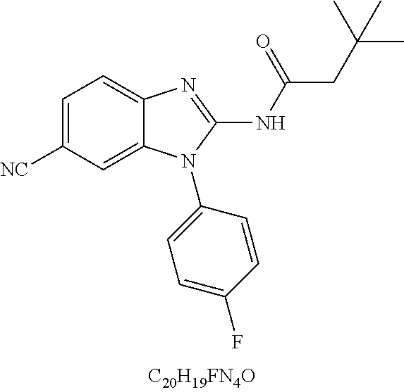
C1=C([CN])C=C2C(=C1)N=C(NC(CC(C)(C)C)=O)N2C1=CC=C(F)C=C1
